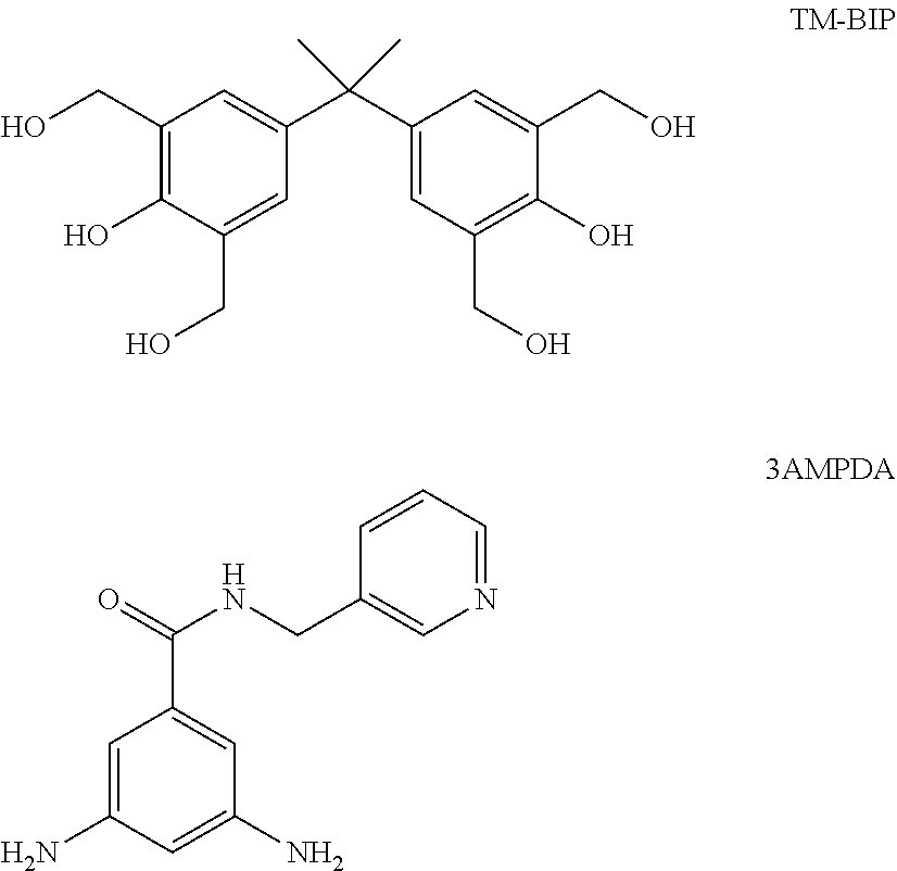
C1(C(C2=CC(CO)=C(O)C(CO)=C2)(C)C)=CC(CO)=C(O)C(CO)=C1.C1=C(N)C=C(N)C=C1C(=O)NCC1=CN=CC=C1
